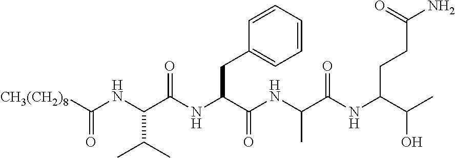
[CH3(CH2)8]C(NC(C(NC(C(NC(C(NC(C(C)O)CCC(N)=O)=O)C)=O)CC1=CC=CC=C1)=O)C(C)C)=O
